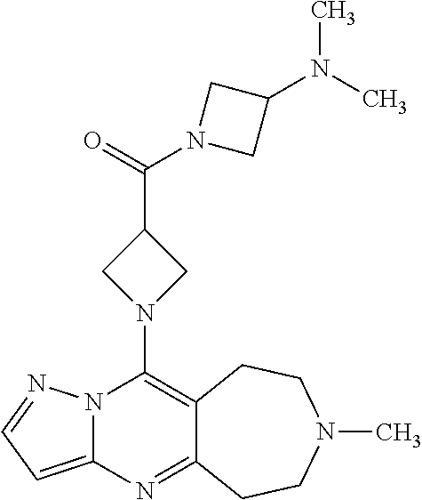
N12C(=CC=N1)N=C1C(=C2N2CC(C(=O)N3CC(N(C)C)C3)C2)CCN(C)CC1
